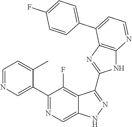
C1=NC=C(C2=NC=C3C(=C2F)C(C2=NC4=C(N2)N=CC=C4C2=CC=C(F)C=C2)=NN3)C(C)=C1
